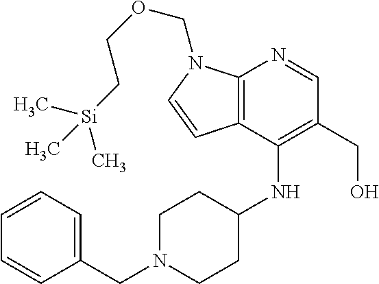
C[Si](CCOCN1C2=C(C=C1)C(NC1CCN(CC3=CC=CC=C3)CC1)=C(CO)C=N2)(C)C
